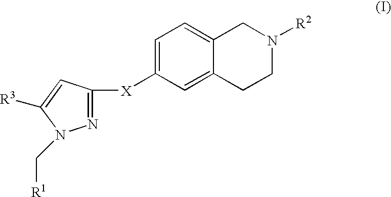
C12=CC=C([X]C3=NN(C[R1])C([R3])=C3)C=C1CCN([R2])C2
